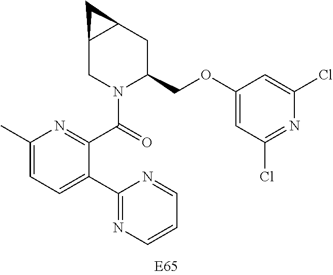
C1(C)=CC=C(C2=NC=CC=N2)C(C(=O)N2C(COC3=CC(Cl)=NC(Cl)=C3)CC3C(C2)C3)=N1
